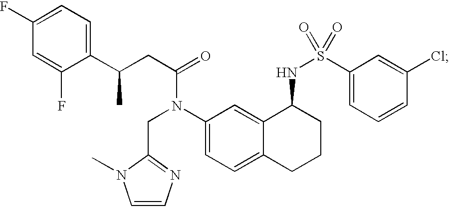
C1=C(F)C(C(CC(=O)N(C2=CC=C3C(=C2)C(NS(=O)(C2=CC=CC(Cl)=C2)=O)CCC3)CC2=NC=CN2C)C)=CC=C1F
